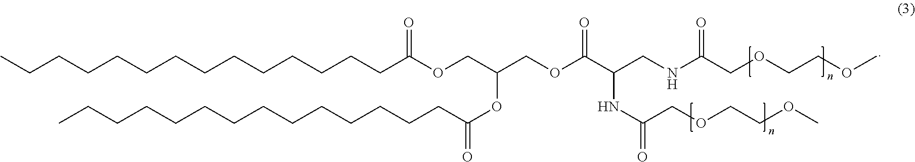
CCCCCCCCCCCCCCC(OCC(COC(C(CNC(COCCOC)=O)NC(COCCOC)=O)=O)OC(CCCCCCCCCCCCCC)=O)=O
